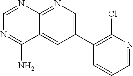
C1(C2=C(Cl)N=CC=C2)=CN=C2C(=C1)C(N)=NC=N2
